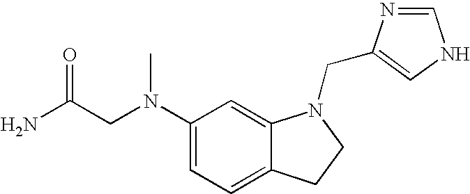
C1(N(CC(N)=O)C)=CC=C2C(=C1)N(CC1=CNC=N1)CC2
